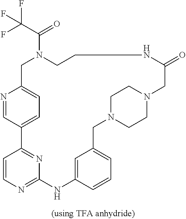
N1=CC2=CC=C1CN(C(C(F)(F)F)=O)CCNC(=O)CN1CCN(CC3=CC=CC(=C3)NC3=NC=CC2=N3)CC1
